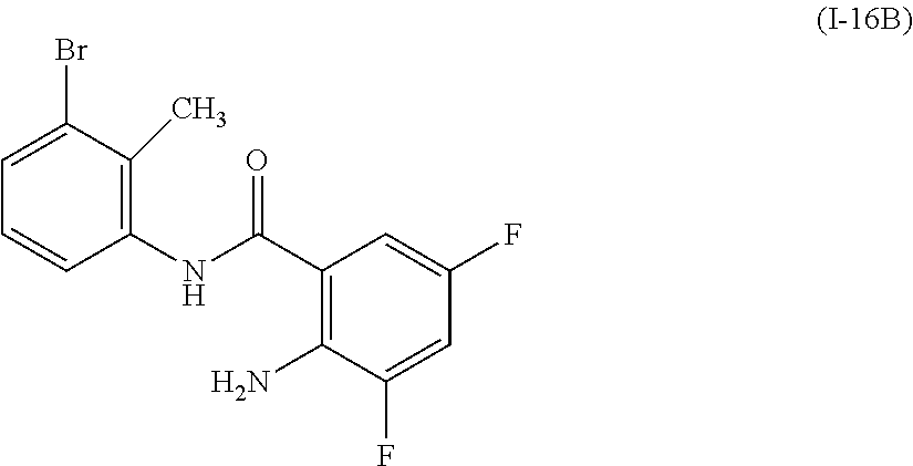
C1(C(NC2=C(C)C(Br)=CC=C2)=O)=C(N)C(F)=CC(F)=C1
